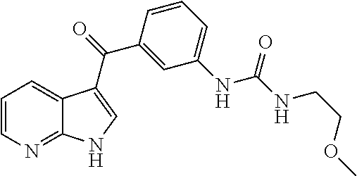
C1=CN=C2C(=C1)C(C(C1=CC(NC(=O)NCCOC)=CC=C1)=O)=CN2
